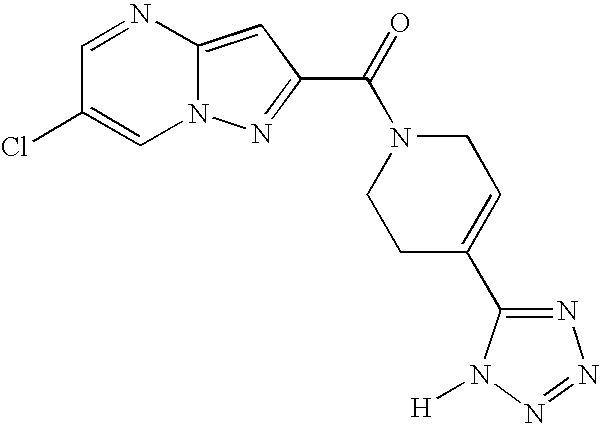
C1=NC2=CC(C(=O)N3CCC(C4=NN=NN4[H])=CC3)=NN2C=C1Cl
